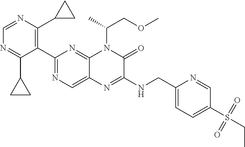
C1=NC(C2CC2)=C(C2=NC=C3C(=N2)N(C(C)COC)C(=O)C(NCC2=CC=C(S(=O)(=O)CC)C=N2)=N3)C(C2CC2)=N1
